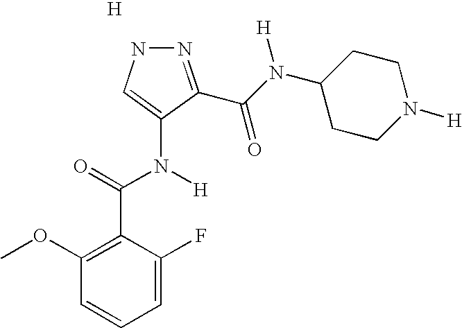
[H].N1N=C(C(N(C2CCN([H])CC2)[H])=O)C(N(C(=O)C2=C(OC)C=CC=C2F)[H])=C1
